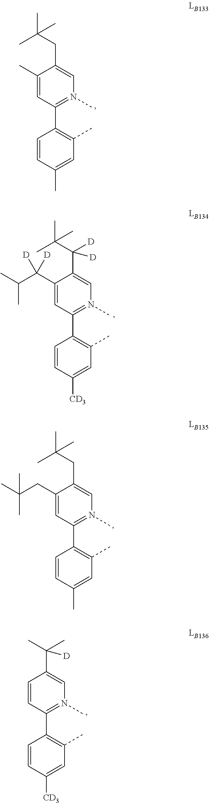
C1(CC(C)(C)C)=CC(C2=C(C)C=C(C)C=C2)=N(C)C=C1CC(C)(C)C.C1(C)=CC(C2=C(C)C=C(C)C=C2)=N(C)C=C1CC(C)(C)C.C1=CC(C2=C(C)C=C([CD3])C=C2)=N(C)C=C1C(C)(C)[D].C1(C(C(C)C)([D])[D])=CC(C2=C(C)C=C([CD3])C=C2)=N(C)C=C1C(C(C)(C)C)([D])[D]
